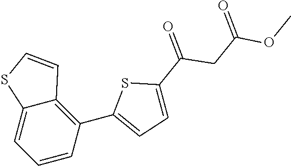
C1=CC(C2=CC=C(C(=O)CC(OC)=O)S2)=C2C(=C1)SC=C2
